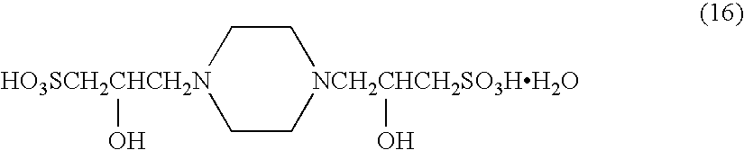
C1C[NCH2CHCH2SO3HH2O](O)CC[HO3SCH2CHCH2N]1O
